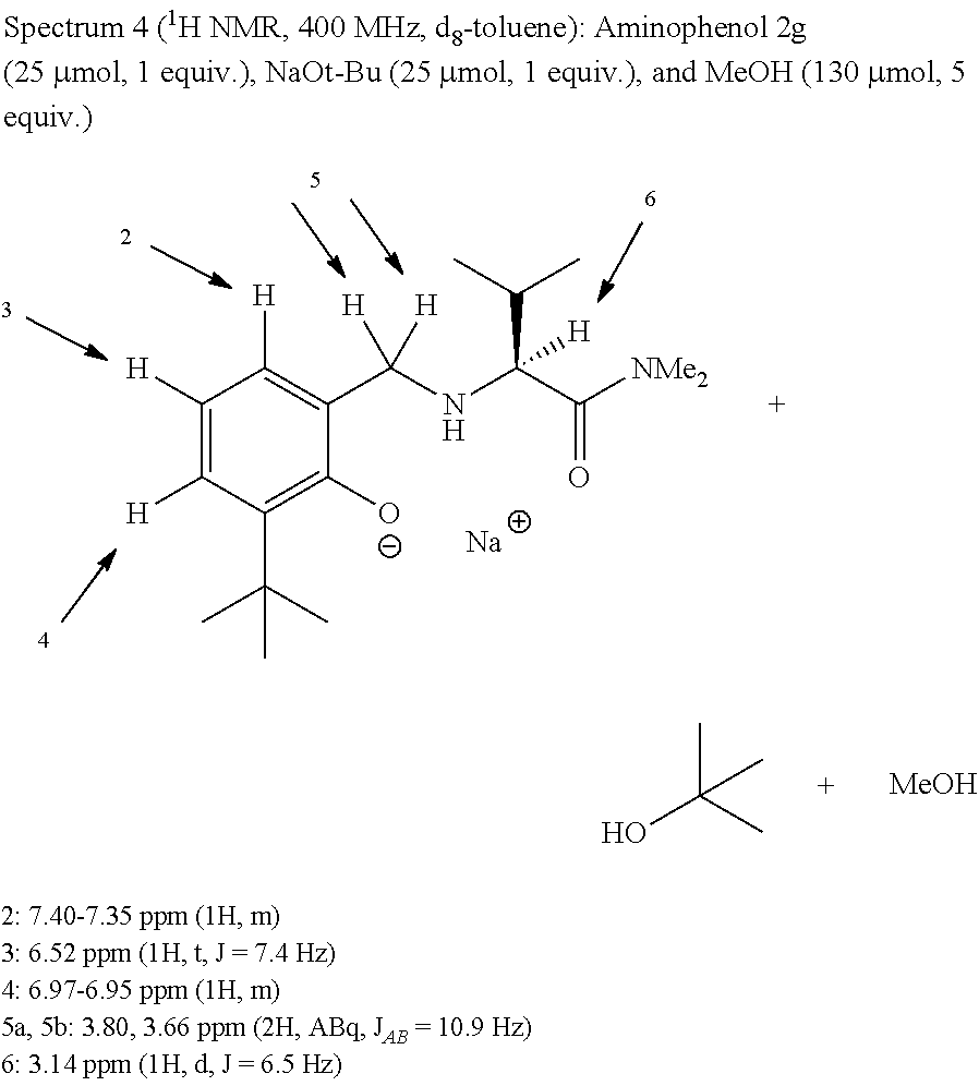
C1([H])=C([H])C(C(C)(C)C)=C([O-])C(C(NC(C([NMe2])=O)(C(C)C)[H])([H])[H])=C1[H].[Na].OC(C)(C)C.[MeOH]
